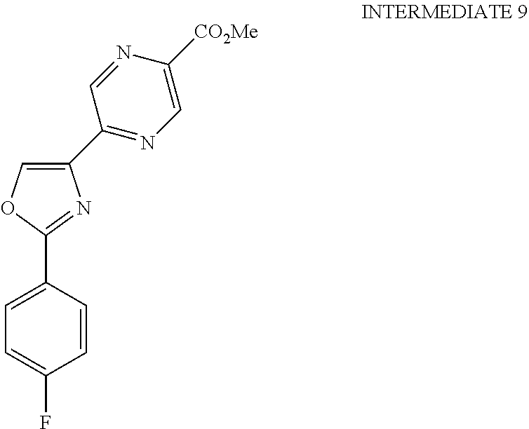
C1=CC(C2=NC(C3=NC=C([CO2Me])N=C3)=CO2)=CC=C1F
